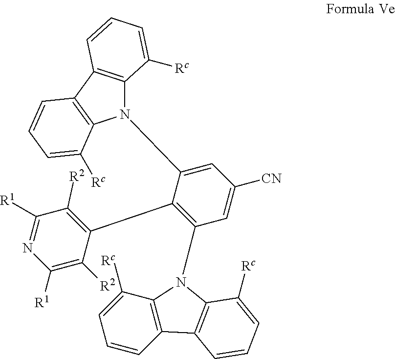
N1(C2=CC([CN])=CC(N3C4=C(C=CC=C4[Rc])C4=C3C([Rc])=CC=C4)=C2C2=C([R2])C([R1])=NC([R1])=C2[R2])C2=C(C3=C1C([Rc])=CC=C3)C=CC=C2[Rc]
